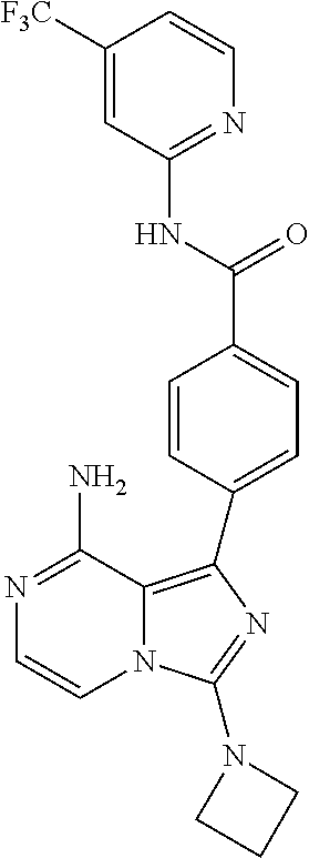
N1=C(N)C2=C(C3=CC=C(C(=O)NC4=NC=CC([F3C])=C4)C=C3)N=C(N3CCC3)N2C=C1
